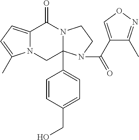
N12C(=CC=C1C)C(=O)N1C(C3=CC=C(CO)C=C3)(C2)N(C(C2=CON=C2C)=O)CC1
